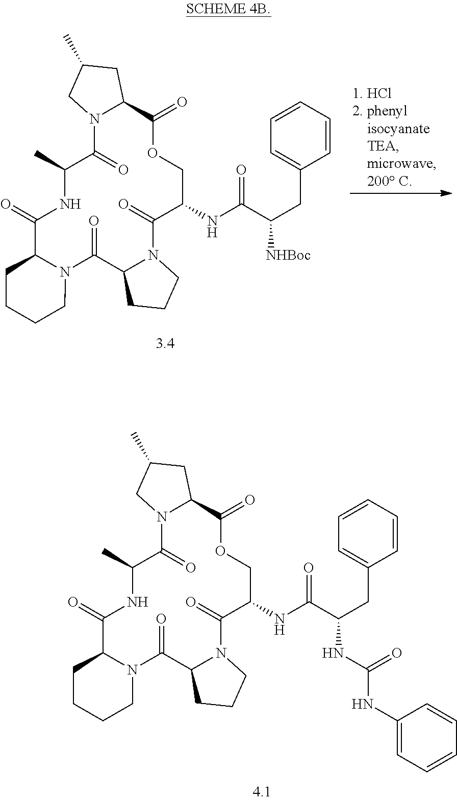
C1(=O)C2N(C(=O)C3N(C(=O)C(NC(C(CC4=CC=CC=C4)NC(NC4=CC=CC=C4)=O)=O)COC(=O)C4N(C(=O)C(C)N1)CC(C)C4)CCC3)CCCC2.C1(=O)C2N(C(=O)C3N(C(=O)C(NC(C(CC4=CC=CC=C4)[NHBoc])=O)COC(=O)C4N(C(=O)C(C)N1)CC(C)C4)CCC3)CCCC2
